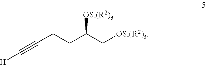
C(CCC(C[OSi(R2)3])[OSi(R2)3])#C[H]
